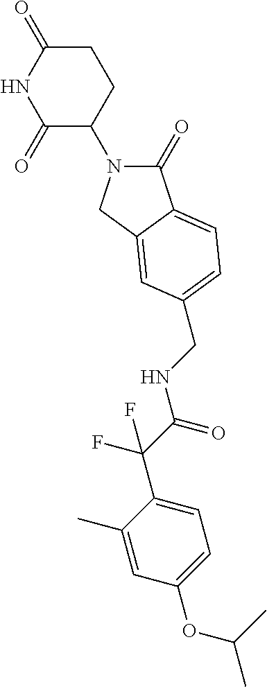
C1(=O)N(C2CCC(=O)NC2=O)CC2=CC(CNC(C(C3=CC=C(OC(C)C)C=C3C)(F)F)=O)=CC=C12
